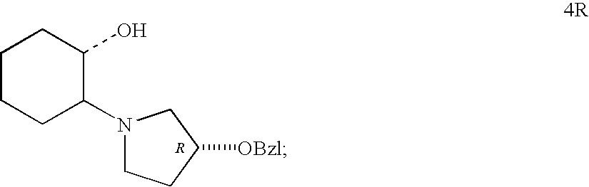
N1(C2C(O)CCCC2)CCC([OBzl])C1.[R]
